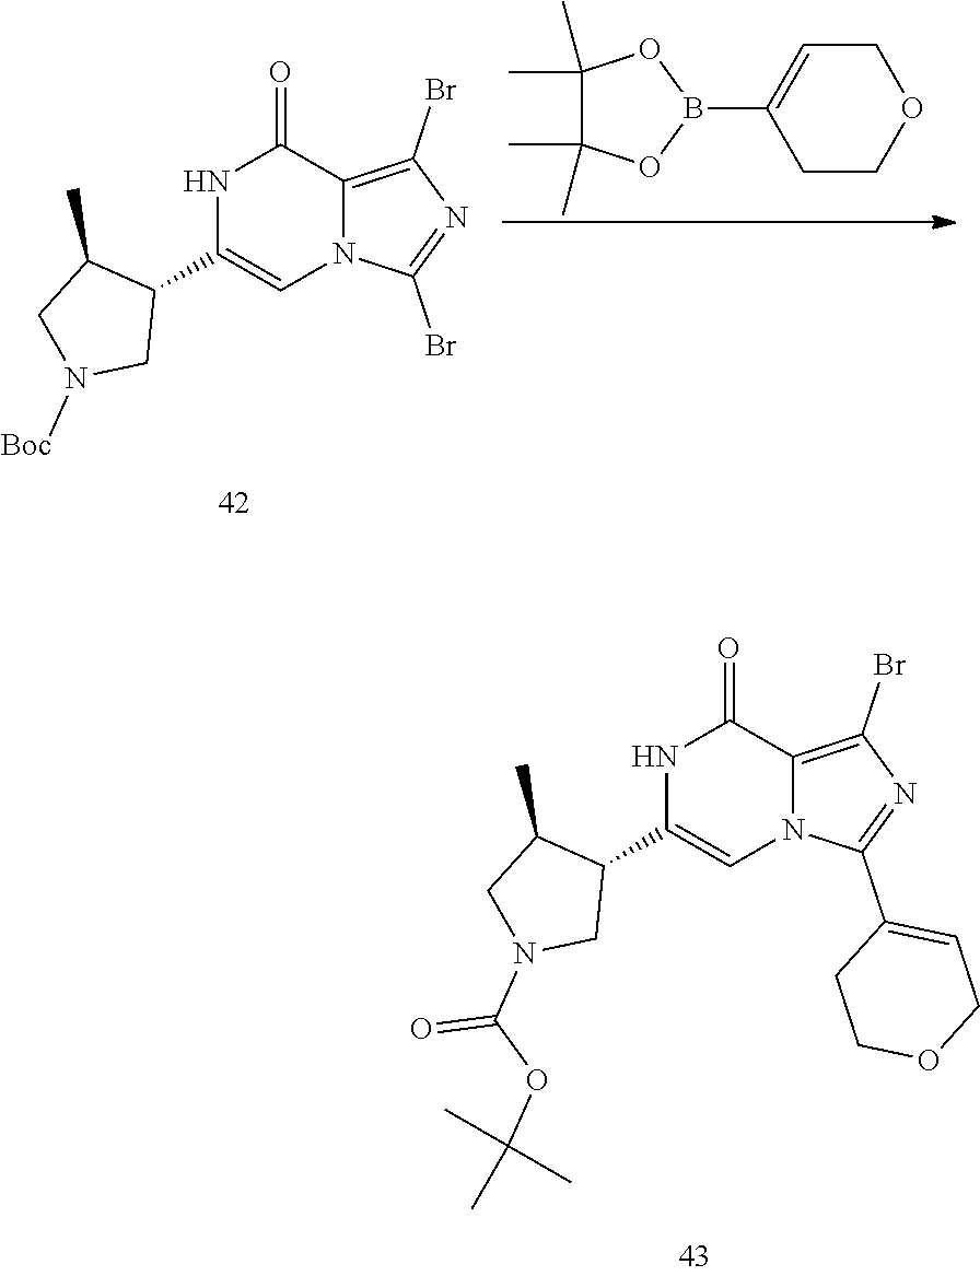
N1C(C2C(C)CN([Boc])C2)=CN2C(=C(Br)N=C2Br)C1=O.C1COCC=C1B1OC(C)(C)C(C)(C)O1.N1C(C2C(C)CN(C(OC(C)(C)C)=O)C2)=CN2C(=C(Br)N=C2C2=CCOCC2)C1=O
